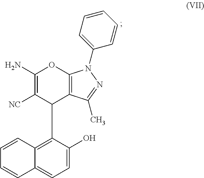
C1=C(O)C(C2C3=C(OC(N)=C2[NC])N(C2=CC=CC=C2)N=C3C)=C2C(=C1)C=CC=C2
